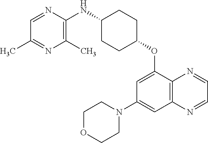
C1(C)=NC(C)=C(NC2CCC(OC3=CC(N4CCOCC4)=CC4=C3N=CC=N4)CC2)N=C1
